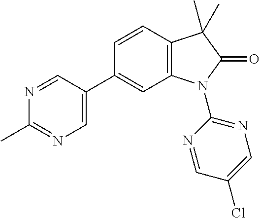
C12=C(C=CC(C3=CN=C(C)N=C3)=C1)C(C)(C)C(=O)N2C1=NC=C(Cl)C=N1
